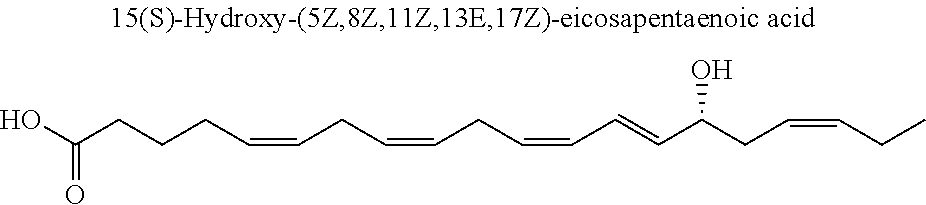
OC(CCCC=CCC=CCC=CC=CC(CC=CCC)O)=O
